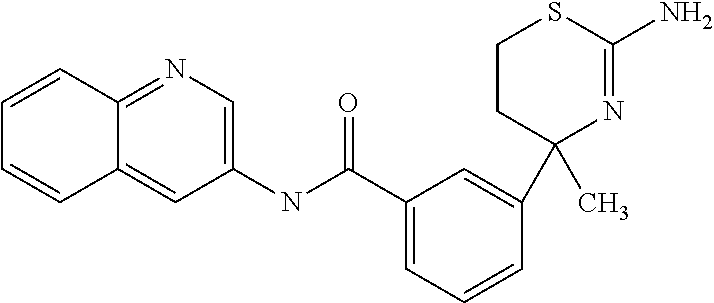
C1=C(C(NC2=CN=C3C(=C2)C=CC=C3)=O)C=C(C2(C)N=C(N)SCC2)C=C1
